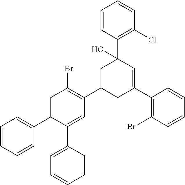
C1(C2=CC=CC=C2)=CC(Br)=C(C2CC(C3=C(Br)C=CC=C3)=CC(C3=C(Cl)C=CC=C3)(O)C2)C=C1C1=CC=CC=C1
